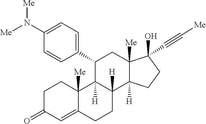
N(C1=CC=C(C2C3([H])C([H])(C4([H])C([Me])(C(C#C[Me])(O)CC4)C2)CCC2=CC(=O)CCC23[Me])C=C1)([Me])[Me]
